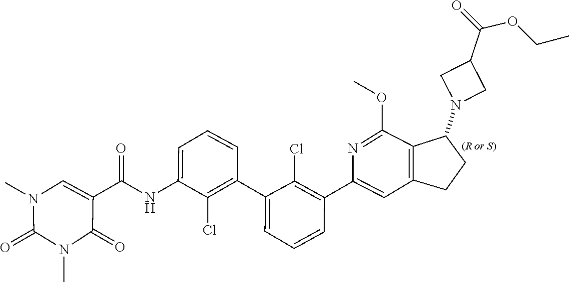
CN1C(=O)N(C)C=C(C(NC2=CC=CC(C3=CC=CC(C4=CC5=C(C(OC)=N4)C(N4CC(C(=O)OCC)C4)CC5)=C3Cl)=C2Cl)=O)C1=O
